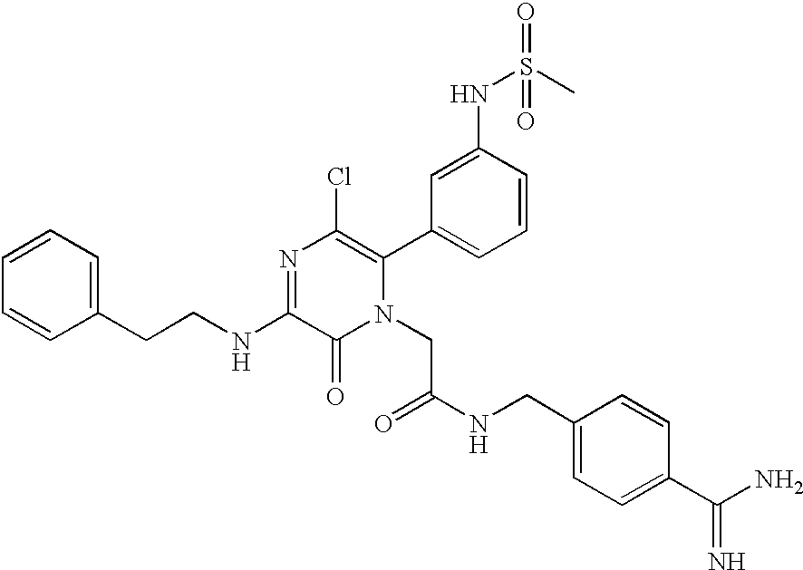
C1=CC=CC(CCNC2=NC(Cl)=C(C3=CC=CC(NS(C)(=O)=O)=C3)N(CC(=O)NCC3=CC=C(C(N)=N)C=C3)C2=O)=C1
